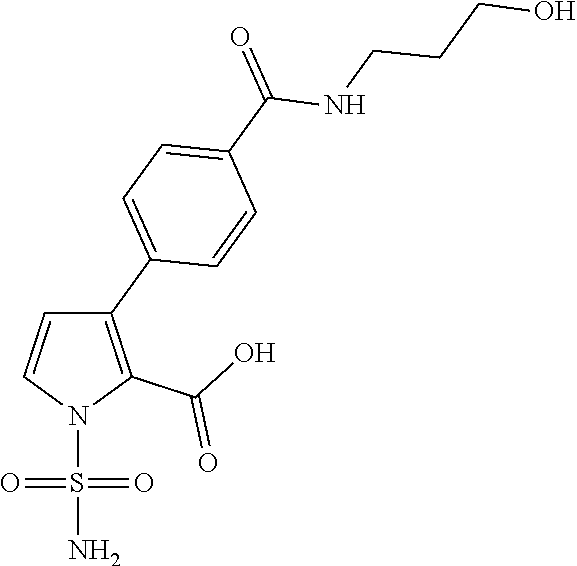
C1(C2=CC=C(C(=O)NCCCO)C=C2)=C(C(O)=O)N(S(=O)(=O)N)C=C1
